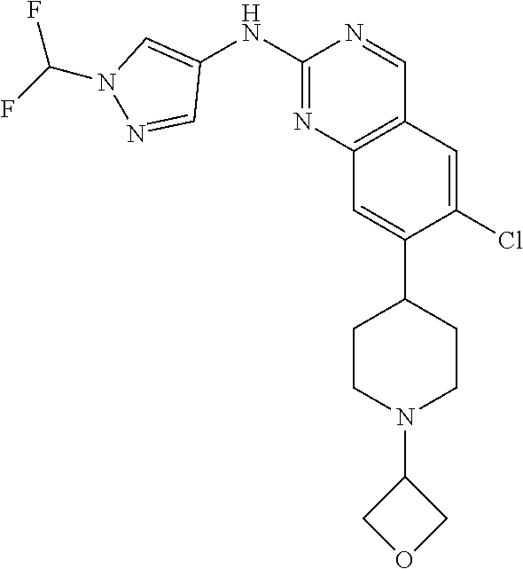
C12=C(C=C(Cl)C(C3CCN(C4COC4)CC3)=C1)C=NC(NC1=CN(C(F)F)N=C1)=N2
